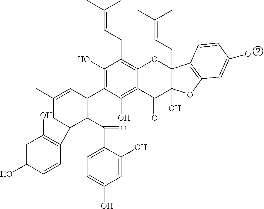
C1(C)=CC(C2=C(O)C(CC=C(C)C)=C3C(=C2O)C(=O)C2(O)C(CC=C(C)C)(O3)C3=C(O2)C=C(O)C=C3)C(C(C2=CC=C(O)C=C2O)=O)C(C2=C(O)C=C(O)C=C2)C1
